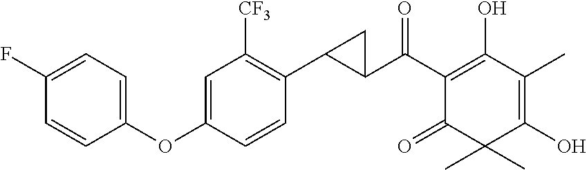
C1(C(C2=C(O)C(C)=C(O)C(C)(C)C2=O)=O)C(C2=C([CF3])C=C(OC3=CC=C(F)C=C3)C=C2)C1
